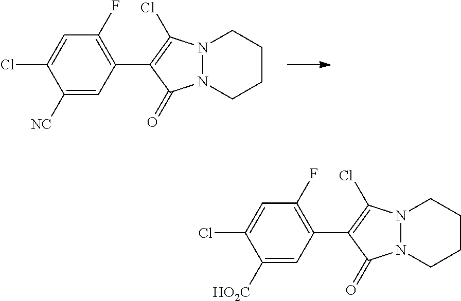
C1([NC])=CC(C2=C(Cl)N3N(C2=O)CCCC3)=C(F)C=C1Cl.C1([HO2C])=CC(C2=C(Cl)N3N(C2=O)CCCC3)=C(F)C=C1Cl
